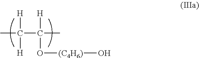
CC([H])([H])C([H])(O[(C4H6)]O)C
